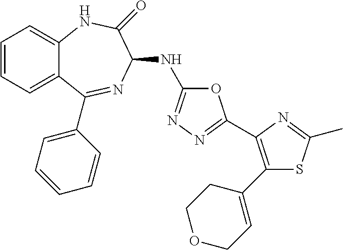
C1=CC=C2C(=C1)NC(=O)C(NC1=NN=C(C3=C(C4=CCOCC4)SC(C)=N3)O1)N=C2C1=CC=CC=C1
